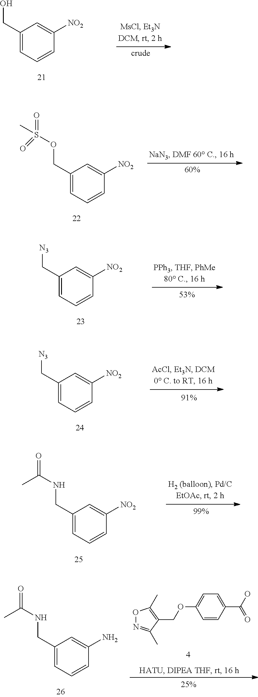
C1=C(COS(=O)(=O)C)C=C([NO2])C=C1.C1(C[N3])=CC=CC([NO2])=C1.C1=C(CNC(=O)C)C=C([NO2])C=C1.C1=CC(C(O)=O)=CC=C1OCC1=C(C)ON=C1C.C1=C(CNC(=O)C)C=C(N)C=C1.C1(CO)=CC=CC([NO2])=C1.C1(C[N3])=CC=CC([NO2])=C1
